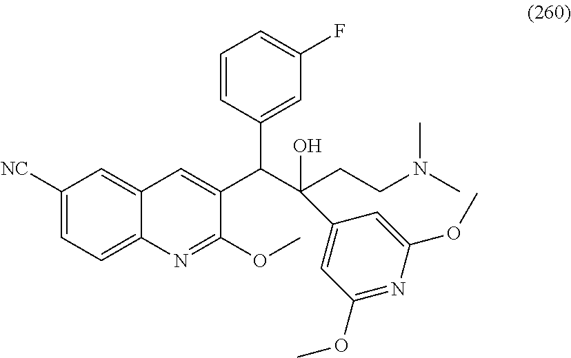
C1([NC])=CC=C2C(=C1)C=C(C(C(CCN(C)C)(O)C1=CC(OC)=NC(OC)=C1)C1=CC(F)=CC=C1)C(OC)=N2
